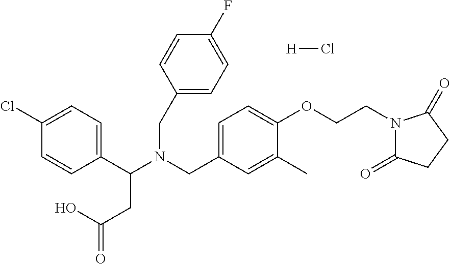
C1(C(N(CC2=CC=C(OCCN3C(=O)CCC3=O)C(C)=C2)CC2=CC=C(F)C=C2)CC(=O)O)=CC=C(Cl)C=C1.[H]Cl
